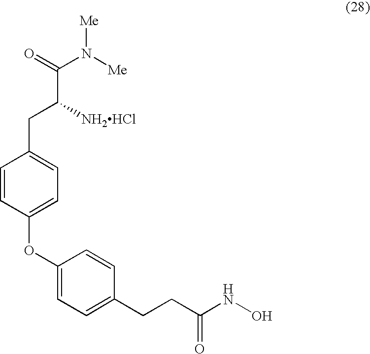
C(C([NH2HCl])CC1=CC=C(OC2=CC=C(CCC(NO)=O)C=C2)C=C1)(=O)N([Me])[Me]
